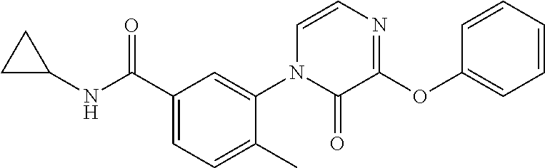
C1(NC(C2=CC=C(C)C(N3C(=O)C(OC4=CC=CC=C4)=NC=C3)=C2)=O)CC1
